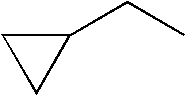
C1(CC)CC1
